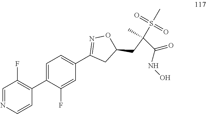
N1=CC(F)=C(C2=CC=C(C3=NOC(CC(C(=O)NO)(C)S(C)(=O)=O)C3)C=C2F)C=C1
